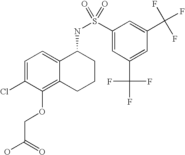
C1=C(Cl)C(OCC(=O)O)=C2C(=C1)C(NS(=O)(=O)C1=CC(C(F)(F)F)=CC(C(F)(F)F)=C1)CCC2
